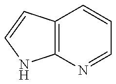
C12=C(C=CN1)C=CC=N2
